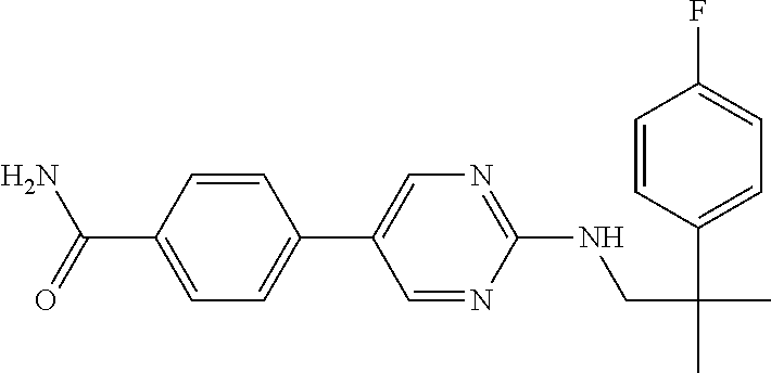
C(C1=CC=C(C2=CN=C(NCC(C)(C3=CC=C(F)C=C3)C)N=C2)C=C1)(=O)N
